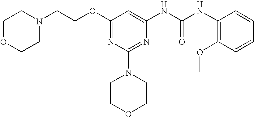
O(C1=NC(N2CCOCC2)=NC(NC(NC2=C(OC)C=CC=C2)=O)=C1)CCN1CCOCC1
